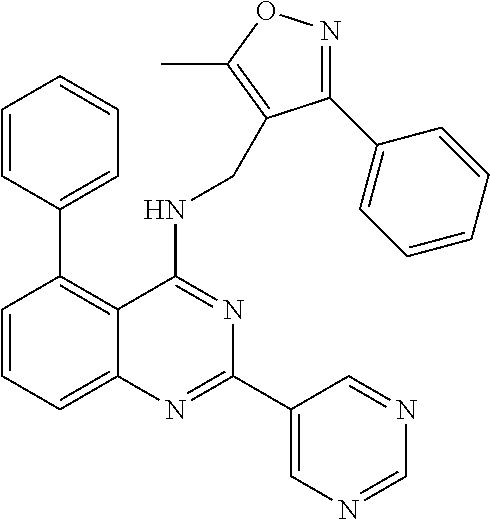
C1=CC=C2C(=C1C1=CC=CC=C1)C(NCC1=C(C)ON=C1C1=CC=CC=C1)=NC(C1=CN=CN=C1)=N2
